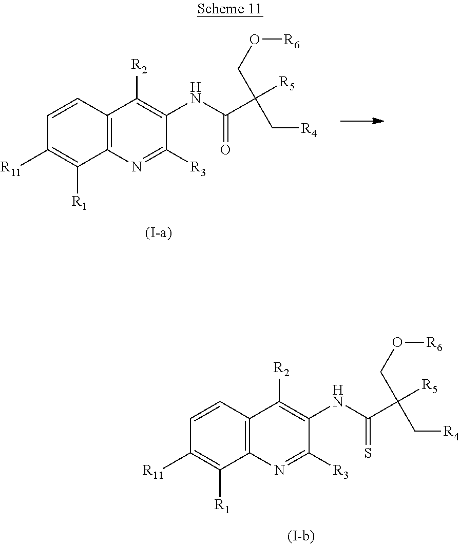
C1([R11])=C([R1])C2=C(C=C1)C([R2])=C(NC(C([R5])(CO[R6])C[R4])=S)C([R3])=N2.C1([R11])=C([R1])C2=C(C=C1)C([R2])=C(NC(C([R5])(CO[R6])C[R4])=O)C([R3])=N2
